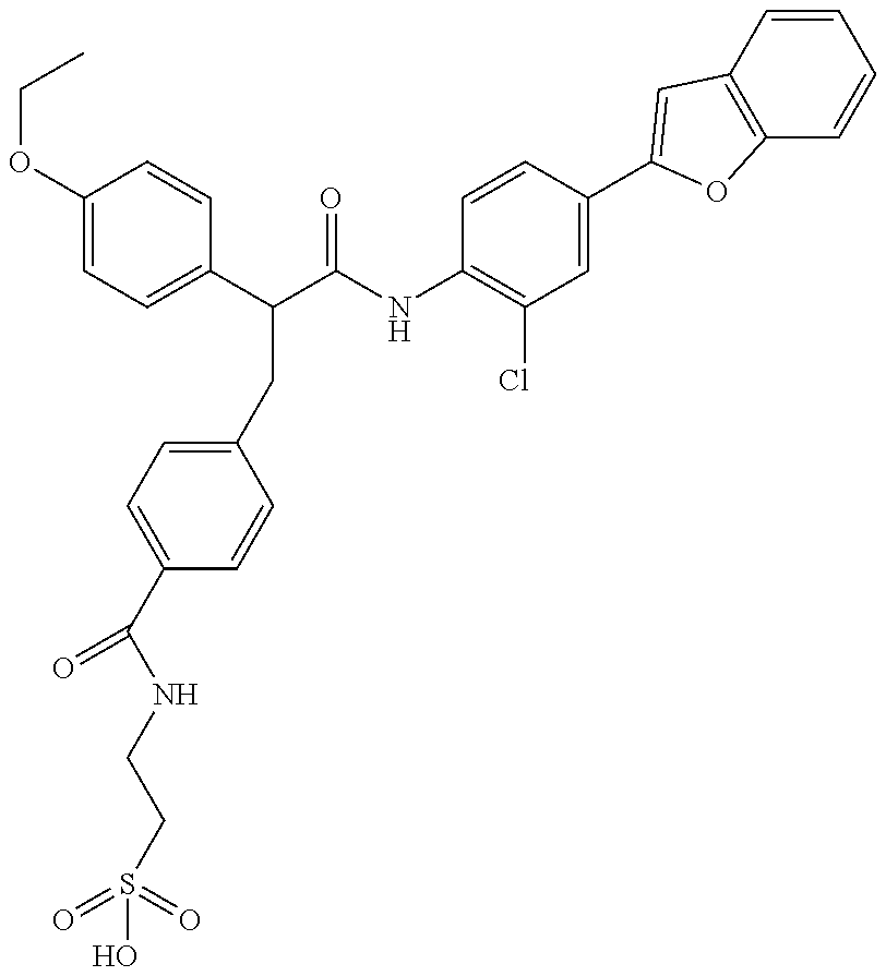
OS(CCNC(C1=CC=C(CC(C(NC2=C(Cl)C=C(C3=CC4=C(C=CC=C4)O3)C=C2)=O)C2=CC=C(OCC)C=C2)C=C1)=O)(=O)=O
